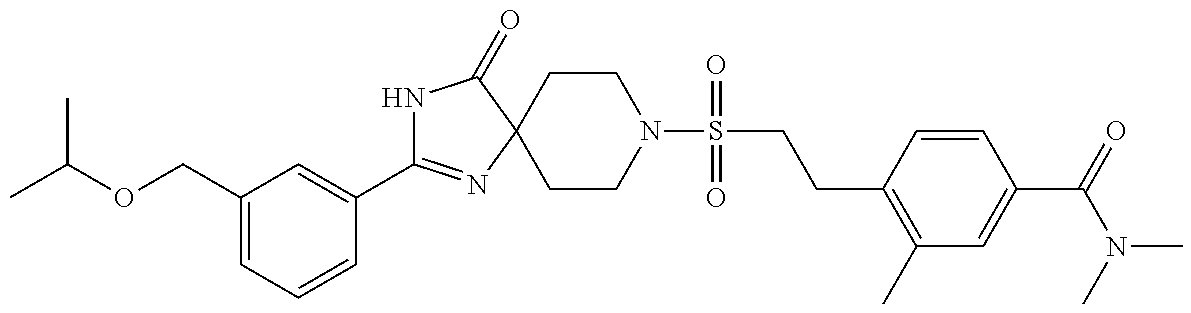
N1C(C2=CC(COC(C)C)=CC=C2)=NC2(C1=O)CCN(S(CCC1=C(C)C=C(C(=O)N(C)C)C=C1)(=O)=O)CC2
